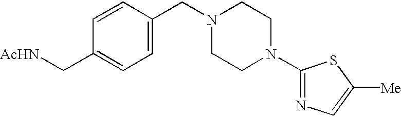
C1=CC(CN2CCN(C3=NC=C([Me])S3)CC2)=CC=C1C[AcHN]
